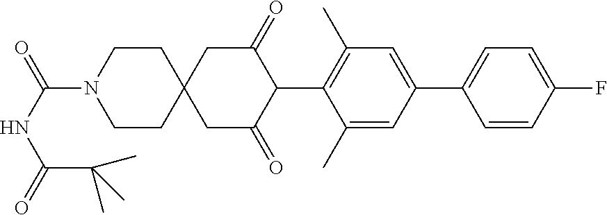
C1(C)=CC(C2=CC=C(F)C=C2)=CC(C)=C1C1C(=O)CC2(CC1=O)CCN(C(NC(=O)C(C)(C)C)=O)CC2
